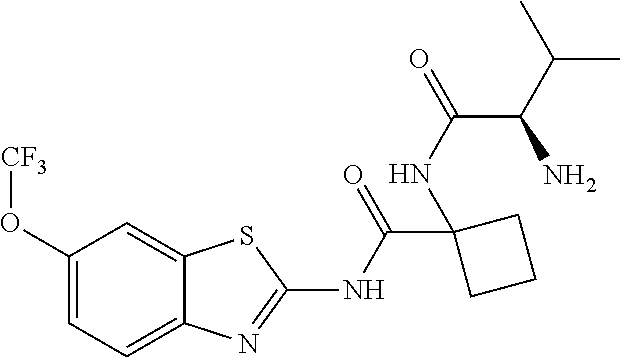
C1(O[CF3])=CC=C2C(=C1)SC(NC(C1(NC(C(N)C(C)C)=O)CCC1)=O)=N2
